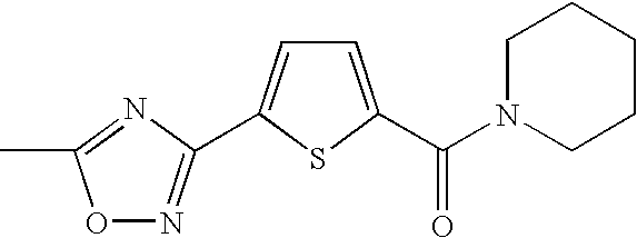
C1=C(C(N2CCCCC2)=O)SC(C2=NOC(C)=N2)=C1
